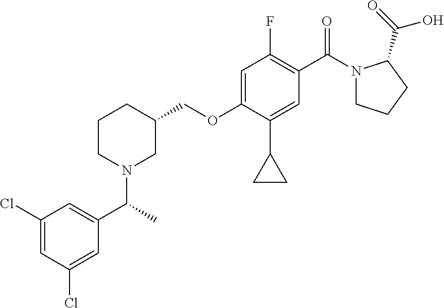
C(OC1=CC(F)=C(C(=O)N2CCCC2C(O)=O)C=C1C1CC1)C1CCCN(C(C)C2=CC(Cl)=CC(Cl)=C2)C1
